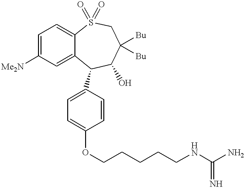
C1=C([Me2N])C=C2C(=C1)S(=O)(=O)CC([Bu])([Bu])C(O)C2C1=CC=C(OCCCCCNC(N)=N)C=C1
